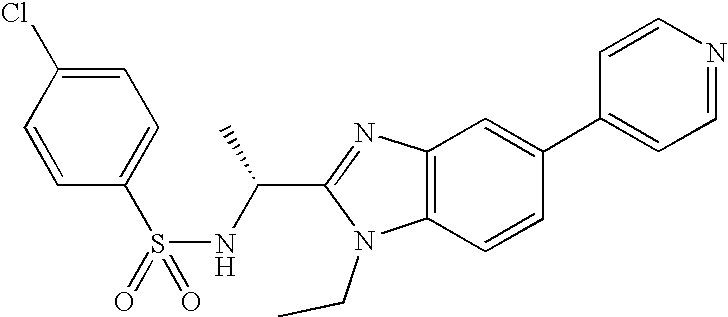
C1=CC(S(=O)(NC(C2=NC3=C(N2CC)C=CC(C2=CC=NC=C2)=C3)C)=O)=CC=C1Cl
